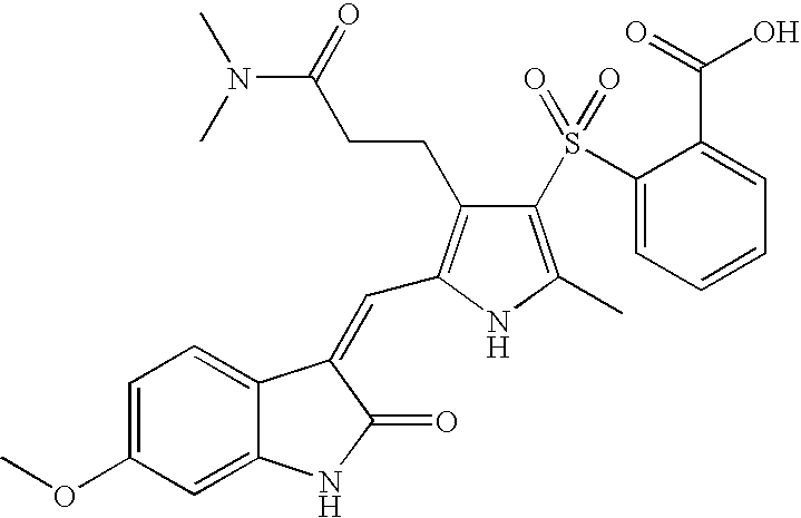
C1=C(OC)C=C2C(=C1)C(=CC1=C(CCC(N(C)C)=O)C(S(C3=CC=CC=C3C(O)=O)(=O)=O)=C(C)N1)C(=O)N2
